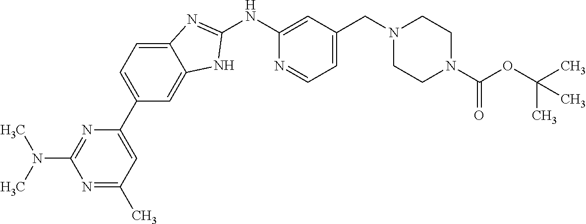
N1=C(C)C=C(C2=CC=C3C(=C2)NC(NC2=CC(CN4CCN(C(OC(C)(C)C)=O)CC4)=CC=N2)=N3)N=C1N(C)C
